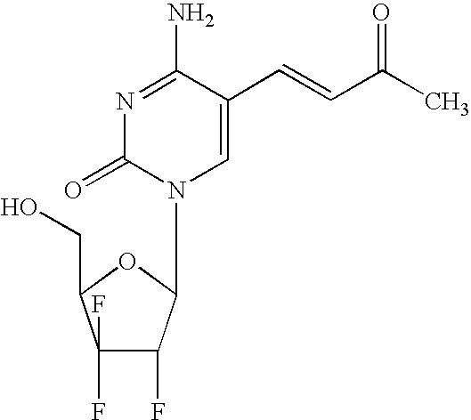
N1=C(N)C(C=CC(C)=O)=CN(C2C(F)C(F)(F)C(CO)O2)C1=O
